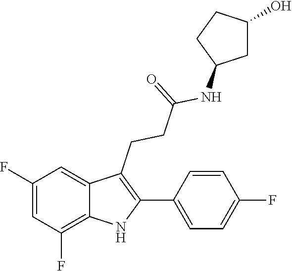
C12=C(F)C=C(F)C=C1C(CCC(=O)NC1CCC(O)C1)=C(C1=CC=C(F)C=C1)N2
